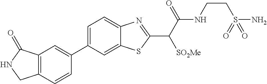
C1=C(C2=CC3=C(C=C2)CNC3=O)C=C2C(=C1)N=C(C(C(NCCS(N)(=O)=O)=O)[SO2Me])S2
